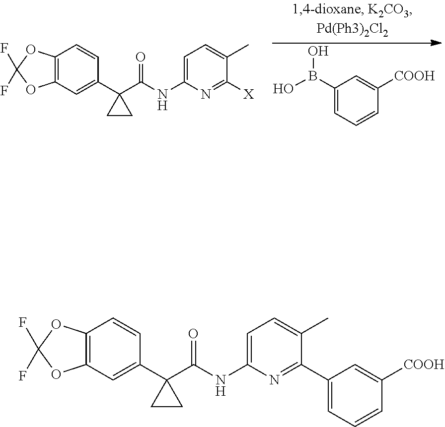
C12=C(C=C(C3(C(NC4=CC=C(C)C(C5=CC=CC([COOH])=C5)=N4)=O)CC3)C=C1)OC(F)(F)O2.C1(B(O)O)=CC=CC([COOH])=C1.C12=C(C=C(C3(C(NC4=CC=C(C)C([X])=N4)=O)CC3)C=C1)OC(F)(F)O2
